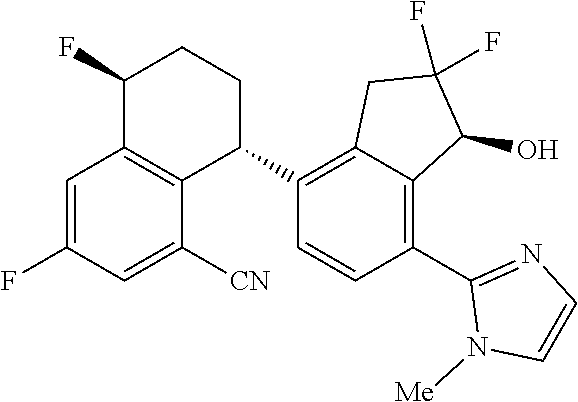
C1=C(F)C=C([CN])C2=C1C(F)CCC2C1=C2C(=C(C3=NC=CN3[Me])C=C1)C(O)C(F)(F)C2
